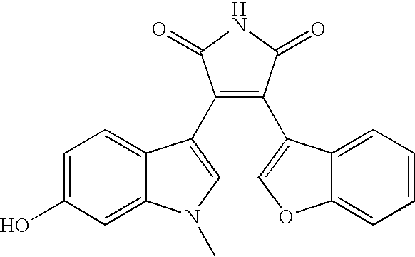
C1=C(O)C=C2C(=C1)C(C1=C(C3=COC4=CC=CC=C43)C(=O)NC1=O)=CN2C
